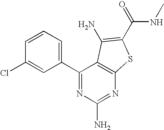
C1(Cl)=CC(C2=NC(N)=NC3=C2C(N)=C(C(NC)=O)S3)=CC=C1
